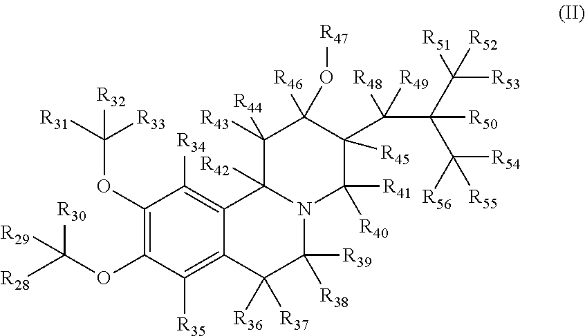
C1(OC([R31])([R33])[R32])=C(OC([R28])([R30])[R29])C([R35])=C2C(=C1[R34])C1([R42])N(C([R39])([R38])C2([R37])[R36])C([R41])([R40])C([R45])(C(C(C([R53])([R51])[R52])(C([R54])([R56])[R55])[R50])([R48])[R49])C(O[R47])([R46])C1([R44])[R43]
